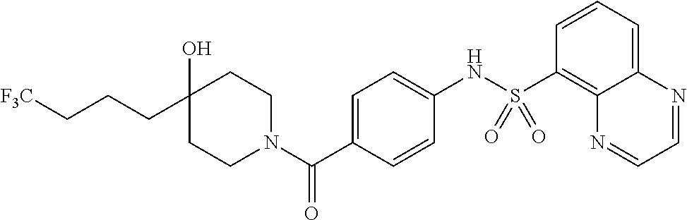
C1CN(C(C2=CC=C(NS(C3=C4C(=CC=C3)N=CC=N4)(=O)=O)C=C2)=O)CCC1(O)CCC[F3C]
